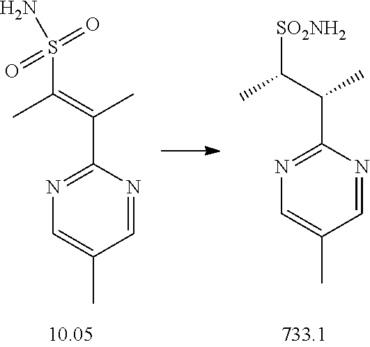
C1=NC(C(C)=C(C)S(N)(=O)=O)=NC=C1C.C1=NC(C(C)C(C)[SO2NH2])=NC=C1C
